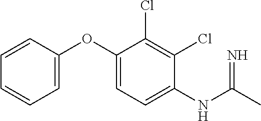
C1=C(OC2=CC=CC=C2)C(Cl)=C(Cl)C(NC(C)=N)=C1
